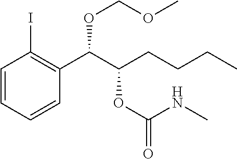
C1=CC=CC(C(C(CCCC)OC(=O)NC)OCOC)=C1I
